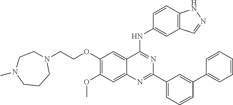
C1(OCCN2CCCN(C)CC2)=C(OC)C=C2C(=C1)C(NC1=CC3=C(C=C1)NN=C3)=NC(C1=CC=CC(C3=CC=CC=C3)=C1)=N2
